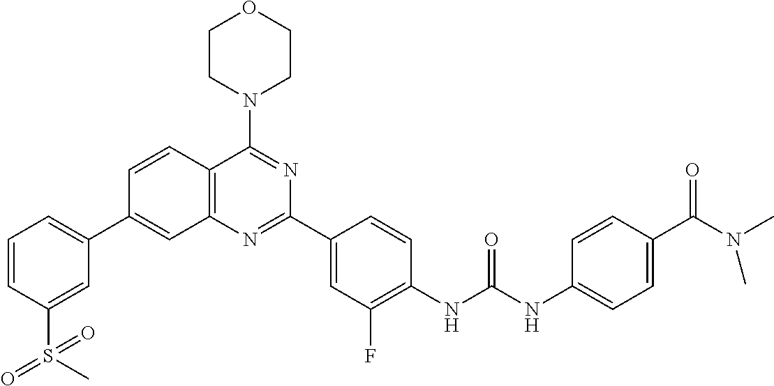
C1=CC2=C(C=C1C1=CC=CC(S(C)(=O)=O)=C1)N=C(C1=CC(F)=C(NC(NC3=CC=C(C(N(C)C)=O)C=C3)=O)C=C1)N=C2N1CCOCC1
